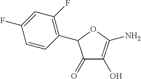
C1(C2C(=O)C(O)=C(N)O2)=C(F)C=C(F)C=C1
